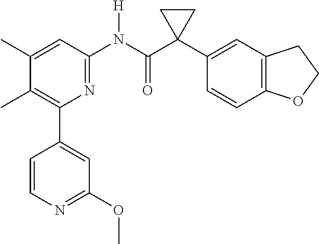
C1(C)=CC(N(C(C2(C3=CC4=C(C=C3)OCC4)CC2)=O)[H])=NC(C2=CC(OC)=NC=C2)=C1C
